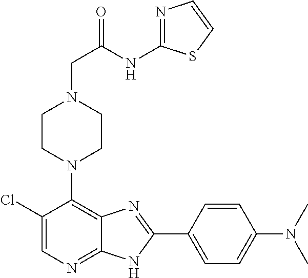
C1(Cl)=CN=C2C(=C1N1CCN(CC(=O)NC3=NC=CS3)CC1)N=C(C1=CC=C(N(C)C)C=C1)N2
